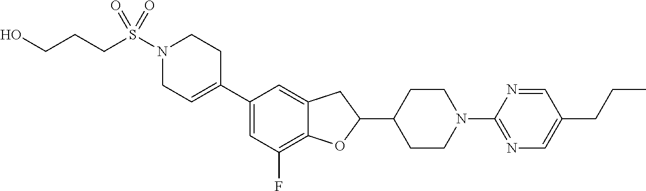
N1(S(CCCO)(=O)=O)CC=C(C2=CC(F)=C3C(=C2)CC(C2CCN(C4=NC=C(CCC)C=N4)CC2)O3)CC1
